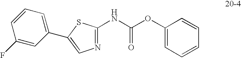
C1(NC(OC2=CC=CC=C2)=O)=NC=C(C2=CC=CC(F)=C2)S1
